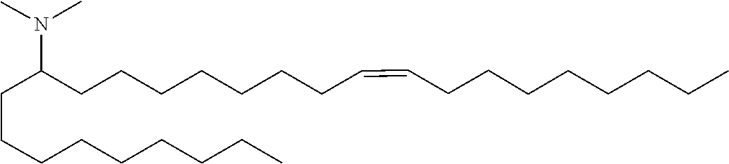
C(CCC(N(C)C)CCCCCCCC=CCCCCCCCC)CCCCCC
